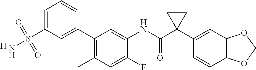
C1(NC(C2(C3=CC4=C(C=C3)OCO4)CC2)=O)=CC(C2=CC(S(=O)(=O)N)=CC=C2)=C(C)C=C1F.[H]
